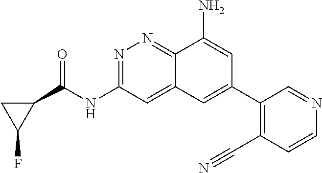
C1(NC(C2CC2F)=O)=NN=C2C(N)=CC(C3=C(C#N)C=CN=C3)=CC2=C1
